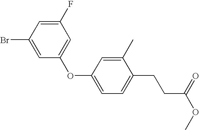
C1(Br)=CC(OC2=CC=C(CCC(OC)=O)C(C)=C2)=CC(F)=C1
